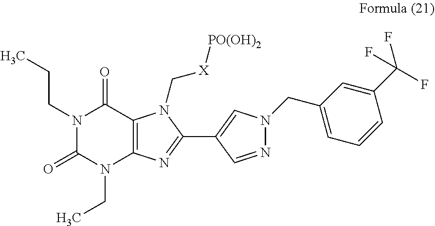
N1(CCC)C(=O)N(CC)C2=C(C1=O)N(C[X][PO(OH)2])C(C1=CN(CC3=CC=CC(C(F)(F)F)=C3)N=C1)=N2
